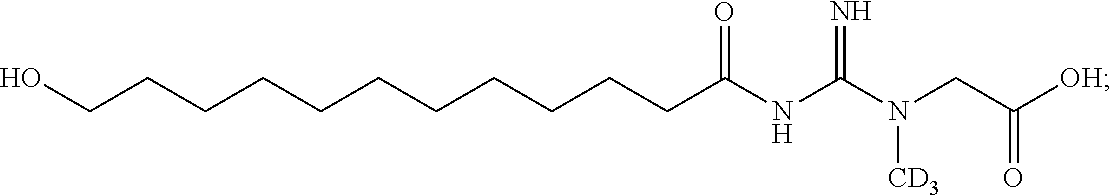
C(CCCCCCCCC(NC(N(CC([OH])=O)[CD3])=N)=O)CCO
